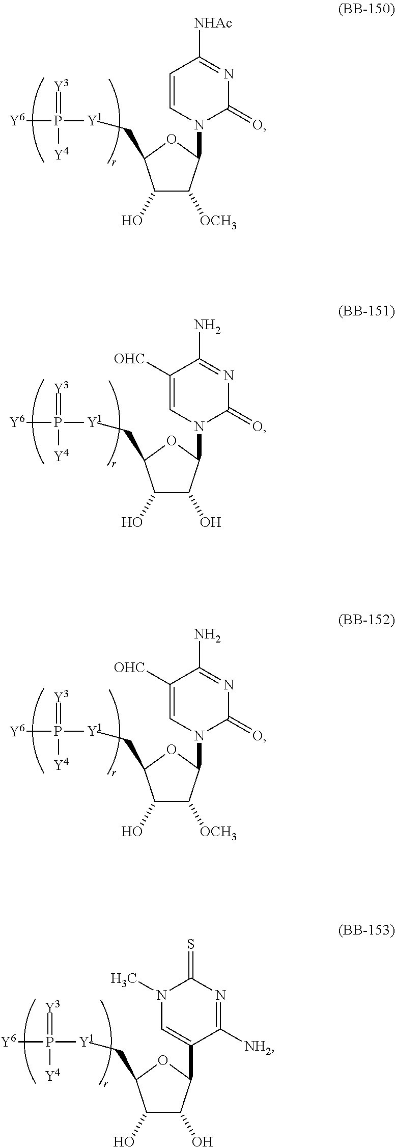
C1(O)C([OCH3])C(N2C(=O)N=C([NHAc])C=C2)OC1C[Y1]P(=[Y3])([Y4])[Y6].C1(O)C(O)C(N2C(=O)N=C(N)C([OHC])=C2)OC1C[Y1]P(=[Y3])([Y4])[Y6].C1(O)C([OCH3])C(N2C(=O)N=C(N)C([OHC])=C2)OC1C[Y1]P(=[Y3])([Y4])[Y6].C1(O)C(O)C(C2=CN(C)C(=S)N=C2[NH2])OC1C[Y1]P(=[Y3])([Y4])[Y6]
